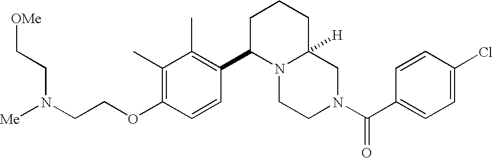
N(CCOC1=C(C)C(C)=C(C2N3C([H])(CCC2)CN(C(C2=CC=C(Cl)C=C2)=O)CC3)C=C1)(CC[OMe])[Me]
